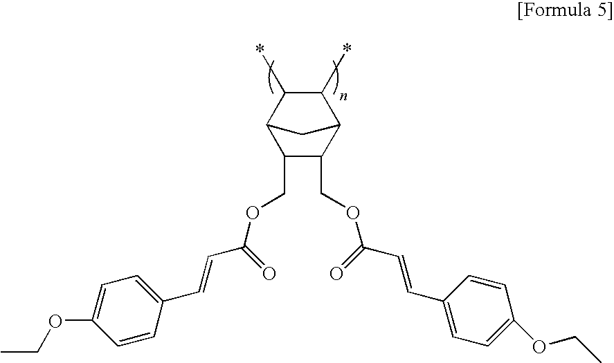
C1(COC(C=CC2=CC=C(OCC)C=C2)=O)C(COC(C=CC2=CC=C(OCC)C=C2)=O)C2C(*)C(*)C1C2
